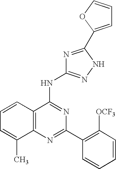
C12=C(N=C(C3=C([OCF3])C=CC=C3)N=C1NC1=NNC(C3=CC=CO3)=N1)C(C)=CC=C2
